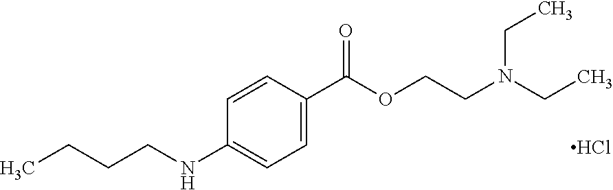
C1=C(C(=O)OCCN(CC)CC)C=CC(NCCCC)=C1.Cl
